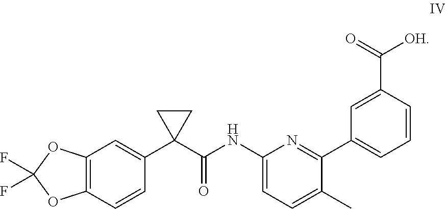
C12=C(C=CC(C3(C(NC4=CC=C(C)C(C5=CC=CC(C(=O)[OH])=C5)=N4)=O)CC3)=C1)OC(F)(F)O2
